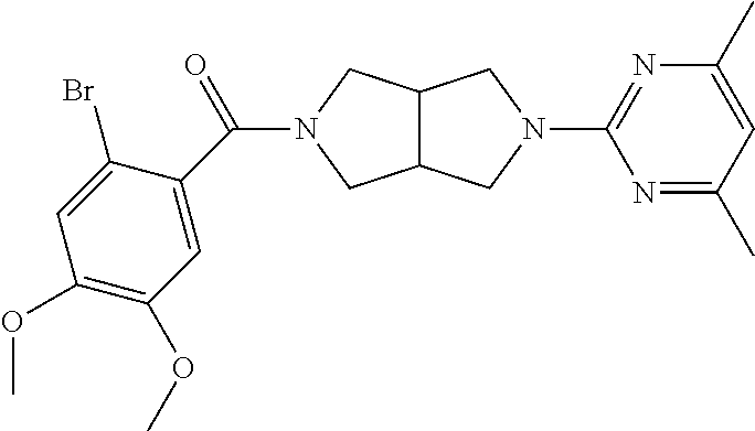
C12C(CN(C3=NC(C)=CC(C)=N3)C1)CN(C(=O)C1=CC(OC)=C(OC)C=C1Br)C2
